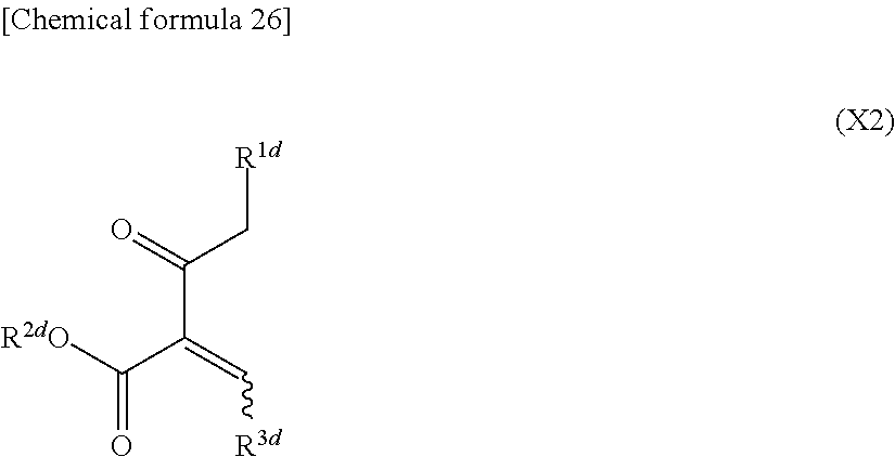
[R2dO]C(C(=C[R3d])C(C[R1d])=O)=O
